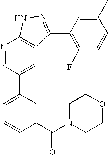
N1=CC(C2=CC=CC(C(N3CCOCC3)=O)=C2)=CC2=C1NN=C2C1=C(F)C=CC(C)=C1
